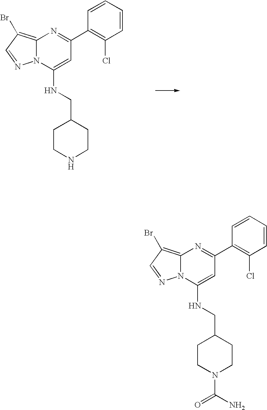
N12C(=C(Br)C=N1)N=C(C1=C(Cl)C=CC=C1)C=C2NCC1CCNCC1.N12C(=C(Br)C=N1)N=C(C1=C(Cl)C=CC=C1)C=C2NCC1CCN(C(=O)N)CC1
